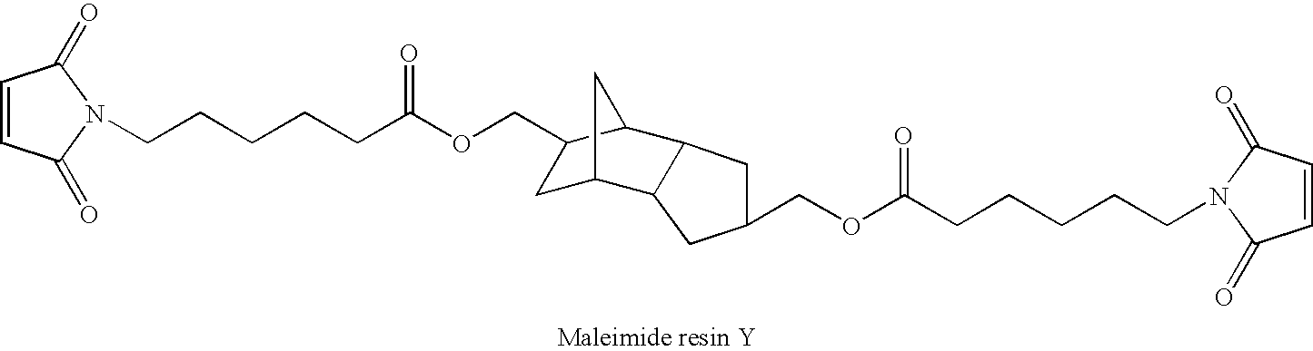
C1=CC(=O)N(CCCCCC(OCC2CC3CC2C2CC(COC(CCCCCN4C(=O)C=CC4=O)=O)CC32)=O)C1=O
